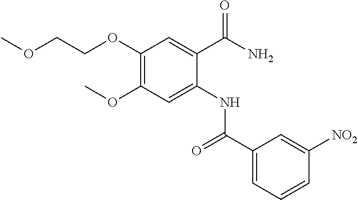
C1(OCCOC)=C(OC)C=C(NC(C2=CC=CC([NO2])=C2)=O)C(C(N)=O)=C1
